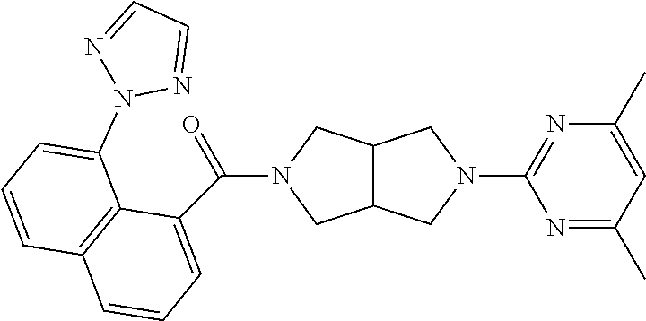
C12C(CN(C3=NC(C)=CC(C)=N3)C1)CN(C(=O)C1=CC=CC3=C1C(N1N=CC=N1)=CC=C3)C2
